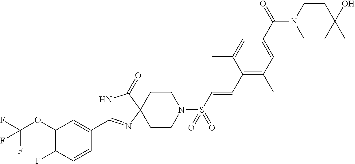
C1(OC(F)(F)F)=C(F)C=CC(C2=NC3(C(=O)N2)CCN(S(C=CC2=C(C)C=C(C(N4CCC(C)(O)CC4)=O)C=C2C)(=O)=O)CC3)=C1
